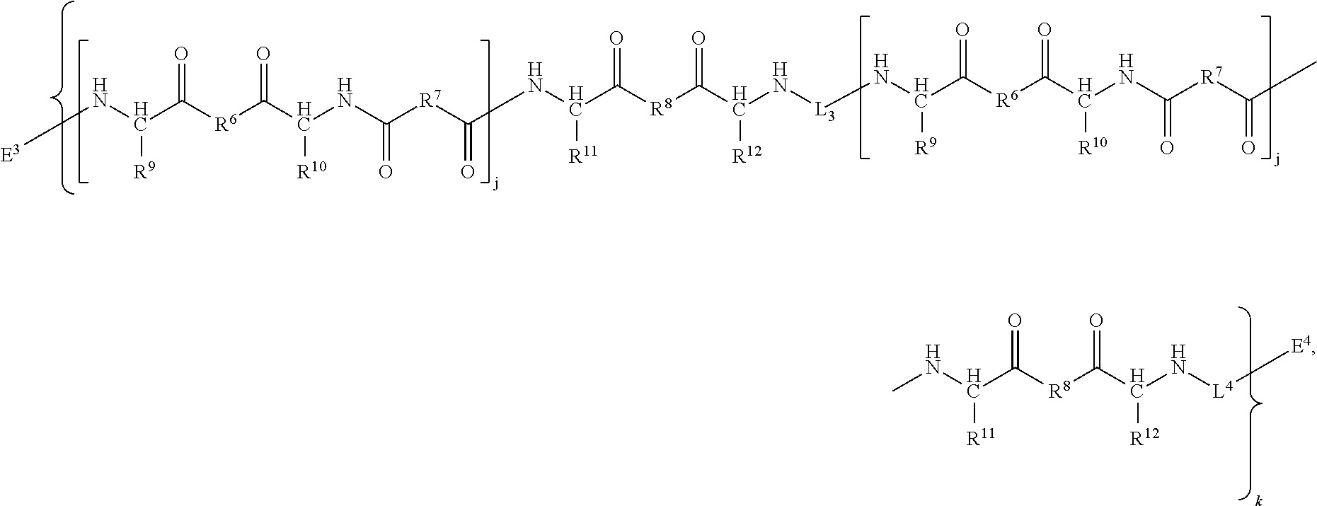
[E3]NC(C([R6]C(C(NC([R7]C(NC(C([R8]C(C(N[L3]NC(C([R6]C(C(NC([R7]C(C)=O)=O)[R10])=O)=O)[R9])[R12])=O)=O)[R11])=O)=O)[R10])=O)=O)[R9].C(C([R8]C(C(N[L4][E4])[R12])=O)=O)(NC)[R11]
